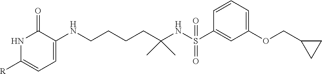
C(CCCC(NS(C1=CC(OCC2CC2)=CC=C1)(=O)=O)(C)C)NC1=CC=C([R])NC1=O
